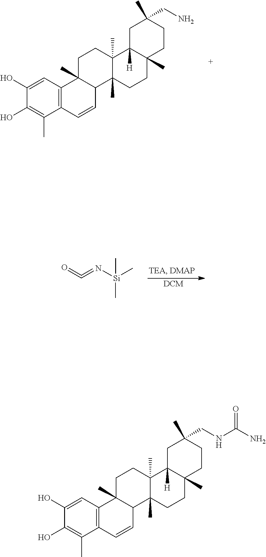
C1(O)=CC2=C(C(C)=C1O)C=CC1C2(C)CCC2(C)C1(C)CCC1(C)C2([H])CC(CN)(C)CC1.O=C=N[Si](C)(C)C.[ DCM].C1(O)=CC2=C(C(C)=C1O)C=CC1C2(C)CCC2(C)C1(C)CCC1(C)C2([H])CC(CNC(N)=O)(C)CC1
